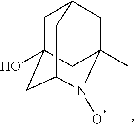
C1C2(O)CC3N(O)C(C)(CC1C3)C2
